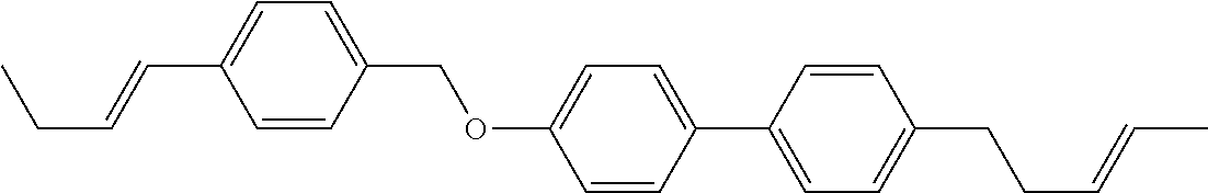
C1=CC(COC2=CC=C(C3=CC=C(CCC=CC)C=C3)C=C2)=CC=C1C=CCC
